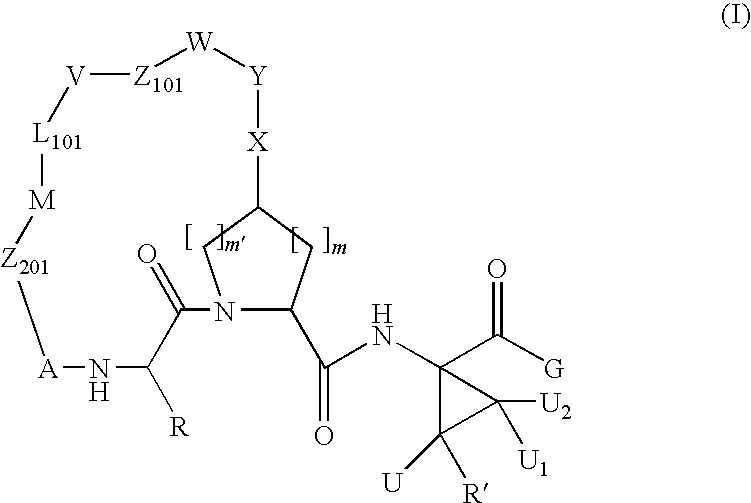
[W]1[Y][X]C2CC(C(=O)NC3(C(=O)[G])C([R])([U])C3([U2])[U1])N(C2)C(=O)C([R])N[A][Z201][M][L101][V][Z101]1
